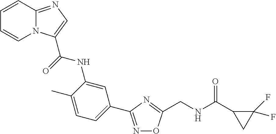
C1=C(C)C(NC(=O)C2=CN=C3N2C=CC=C3)=CC(C2=NOC(CNC(C3CC3(F)F)=O)=N2)=C1
